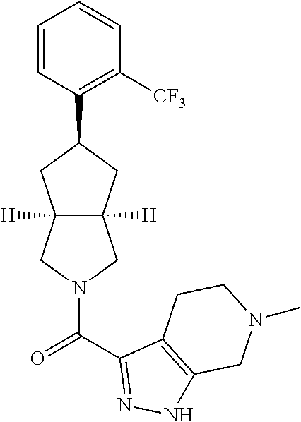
C1=CC(C2CC3([H])C([H])(C2)CN(C(=O)C2=NNC4=C2CCN(C)C4)C3)=C([CF3])C=C1
